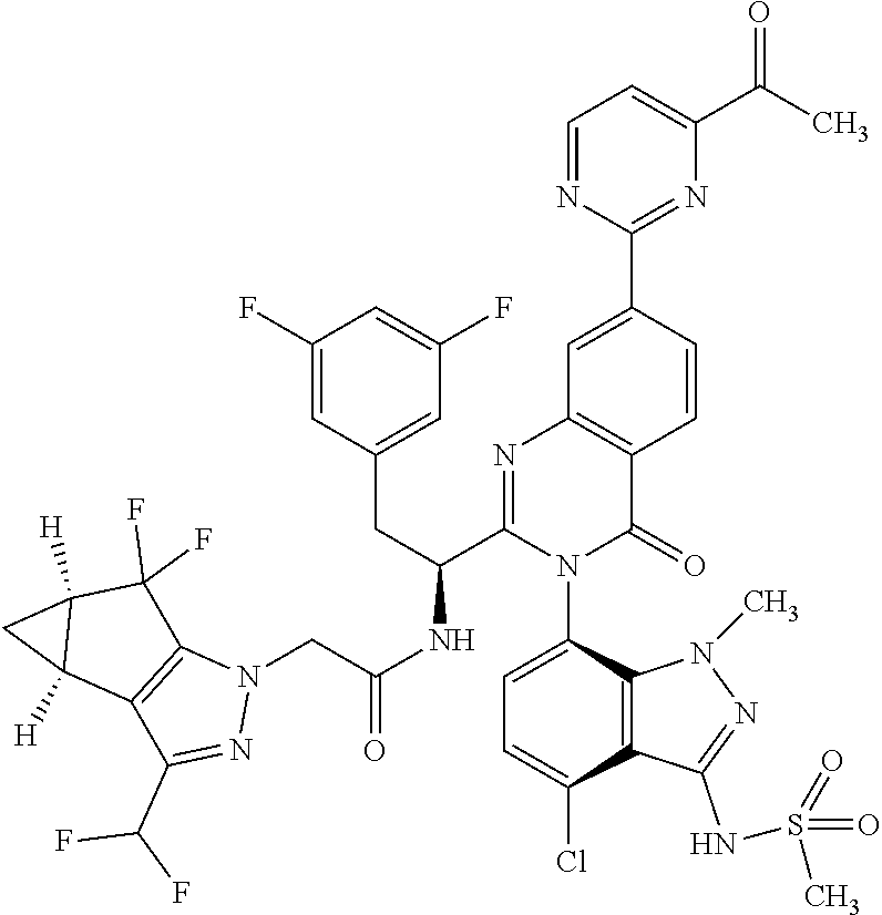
C1=C(N2C(=O)C3=C(N=C2C(NC(CN2C4=C(C(C(F)F)=N2)C2([H])C([H])(C4(F)F)C2)=O)CC2=CC(F)=CC(F)=C2)C=C(C2=NC(C(C)=O)=CC=N2)C=C3)C2=C(C(Cl)=C1)C(NS(=O)(=O)C)=NN2C
